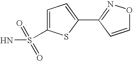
S(N)(=O)(=O)C1=CC=C(C2=NOC=C2)S1
